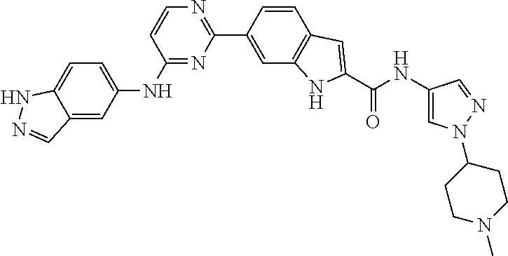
C12=CC(NC3=NC(C4=CC5=C(C=C4)C=C(C(NC4=CN(C6CCN(C)CC6)N=C4)=O)N5)=NC=C3)=CC=C1NN=C2
